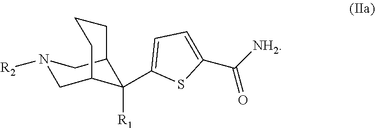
C12C([R1])(C3=CC=C(C([NH2])=O)S3)C(CN([R2])C1)CCC2
